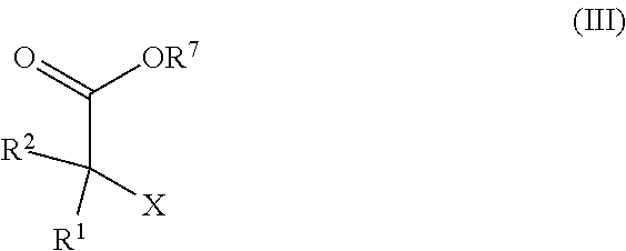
O=C([OR7])C([R1])([R2])[X]
